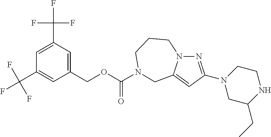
C1=C(C(F)(F)F)C=C(COC(=O)N2CCCN3N=C(N4CC(CC)NCC4)C=C3C2)C=C1C(F)(F)F
